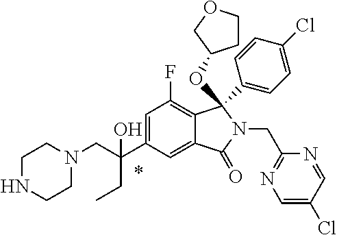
N1(CC(C2=CC(F)=C3C(=C2)C(=O)N(CC2=NC=C(Cl)C=N2)C3(OC2CCOC2)C2=CC=C(Cl)C=C2)(CC)O)CCNCC1
